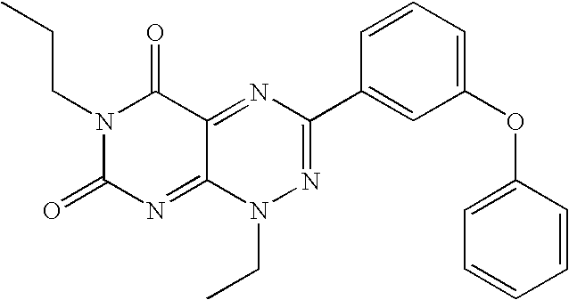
N1(CCC)C(=O)N=C2C(=NC(C3=CC(OC4=CC=CC=C4)=CC=C3)=NN2CC)C1=O
